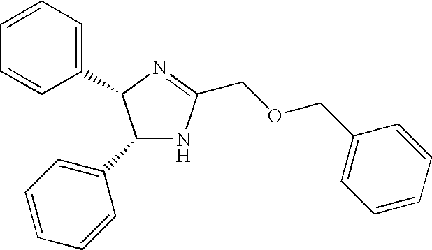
C1(C2=CC=CC=C2)NC(COCC2=CC=CC=C2)=NC1C1=CC=CC=C1
